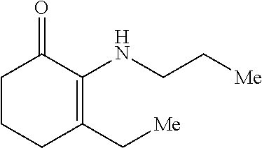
C1CCC(C[Me])=C(NCC[Me])C1=O
